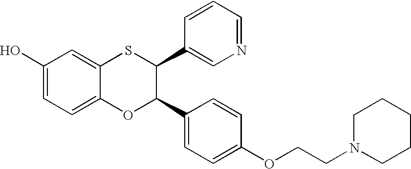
C1(O)=CC=C2C(=C1)SC(C1=CN=CC=C1)C(C1=CC=C(OCCN3CCCCC3)C=C1)O2
